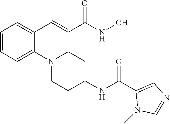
C1=CC=C(N2CCC(NC(=O)C3=CN=CN3C)CC2)C(C=CC(NO)=O)=C1
